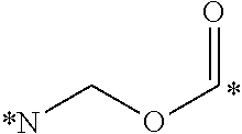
C([*N])OC=O
